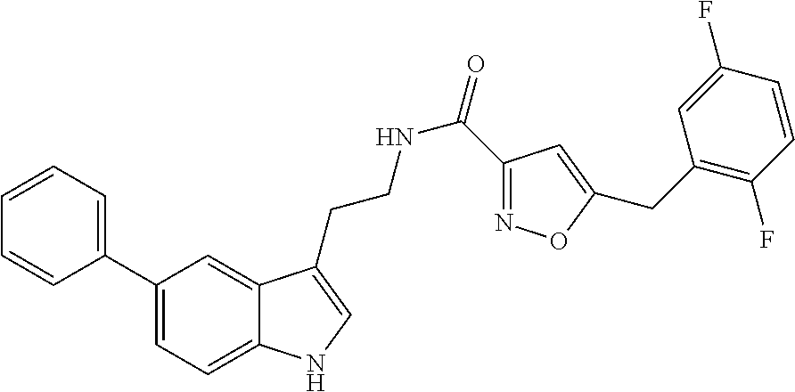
C12=CC=C(C3=CC=CC=C3)C=C1C(CCNC(=O)C1=NOC(CC3=C(F)C=CC(F)=C3)=C1)=CN2
